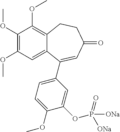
C1(OC)=C(OC)C=C2C(=C1OC)CCC(=O)C=C2C1=CC=C(OC)C(OP([ONa])(=O)[ONa])=C1
